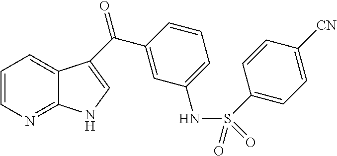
C1=CN=C2C(=C1)C(C(C1=CC(NS(=O)(=O)C3=CC=C([CN])C=C3)=CC=C1)=O)=CN2
